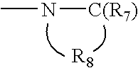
CN[C(R7)]
